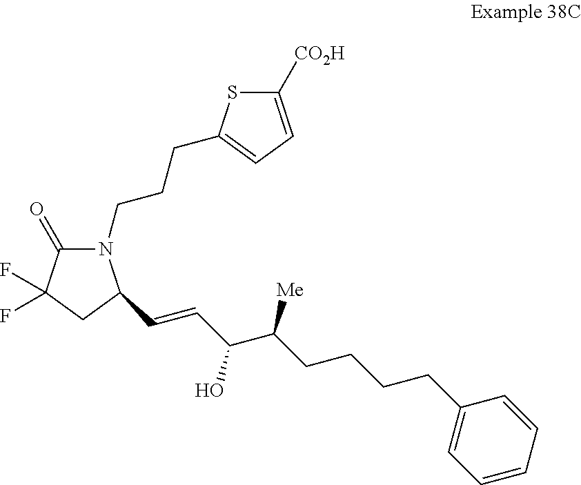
N1(CCCC2=CC=C([CO2H])S2)C(=O)C(F)(F)CC1C=CC(C(CCCCC1=CC=CC=C1)[Me])O
